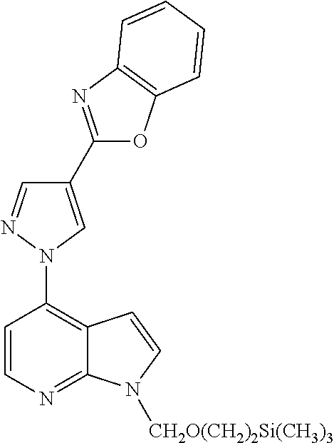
C1=CN=C2C(=C1N1C=C(C3=NC4=C(O3)C=CC=C4)C=N1)C=CN2[CH2O(CH2)2Si(CH3)3]
